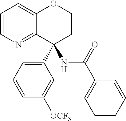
C1=CN=C2C(=C1)OCCC2(C1=CC=CC([OCF3])=C1)NC(C1=CC=CC=C1)=O
